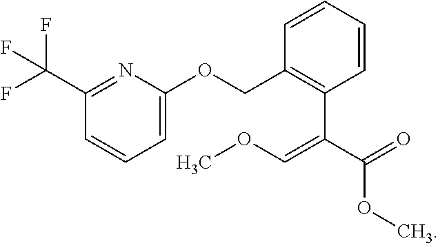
FC(C1=NC(OCC2=C(C(C(=O)OC)=COC)C=CC=C2)=CC=C1)(F)F
